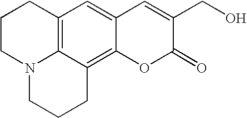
C12=C3C=C4C(=C1CCCN2CCC3)OC(=O)C(CO)=C4
